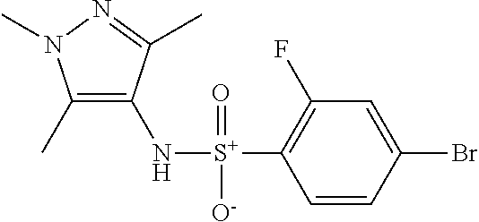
C1(C)=C(N[S+](C2=C(F)C=C(Br)C=C2)(=O)[O-])C(C)=NN1C
